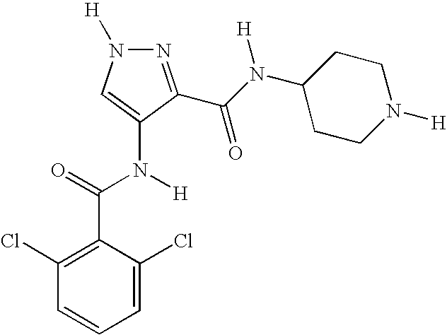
C1=C(Cl)C(C(=O)N(C2=CN([H])N=C2C(N(C2CCN([H])CC2)[H])=O)[H])=C(Cl)C=C1
